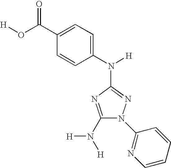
C1(N([H])[H])=NC(N(C2=CC=C(C(=O)O[H])C=C2)[H])=NN1C1=NC=CC=C1
